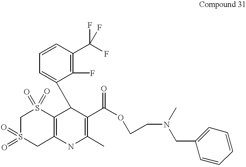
S1(=O)(=O)CC2=C(S(=O)(=O)C1)C(C1=CC=CC(C(F)(F)F)=C1F)C(C(=O)OCCN(C)CC1=CC=CC=C1)=C(C)N2
